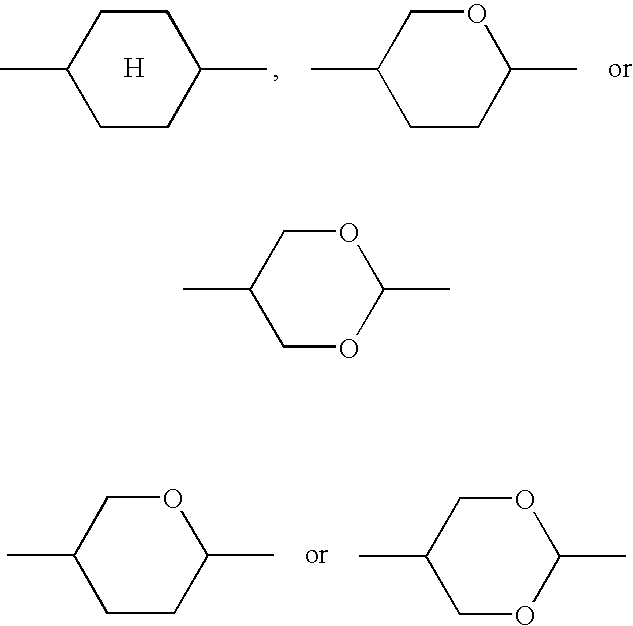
C1OC(C)OCC1C.C1CC(C)OCC1C.C1CC(C)CCC1C.[H].C1CC(C)OCC1C.C1OC(C)OCC1C
